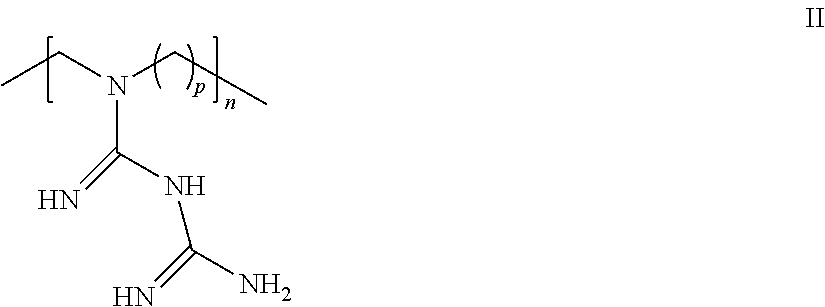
CCN(CC)C(=N)NC(N)=N
